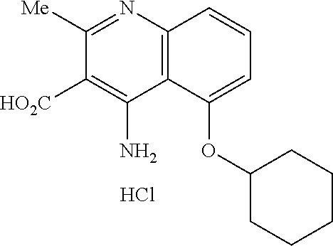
C12=C(N=C([Me])C([HO2C])=C1N)C=CC=C2OC1CCCCC1.Cl
